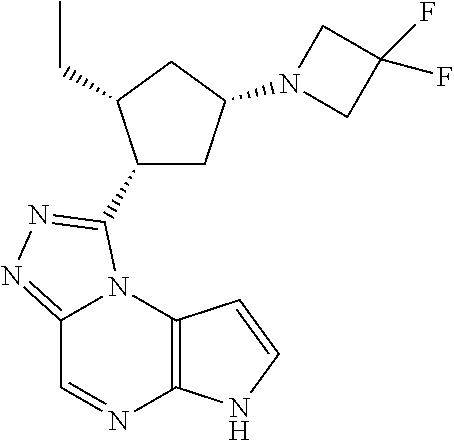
C12=NN=C(C3CC(N4CC(F)(F)C4)CC3CC)N1C1=C(N=C2)NC=C1
